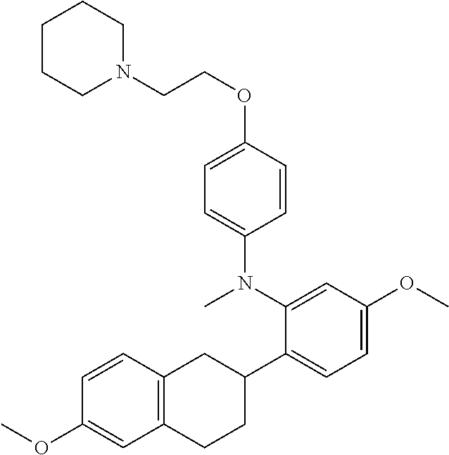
N1(CCOC2=CC=C(N(C3=CC(OC)=CC=C3C3CC4=C(CC3)C=C(OC)C=C4)C)C=C2)CCCCC1
